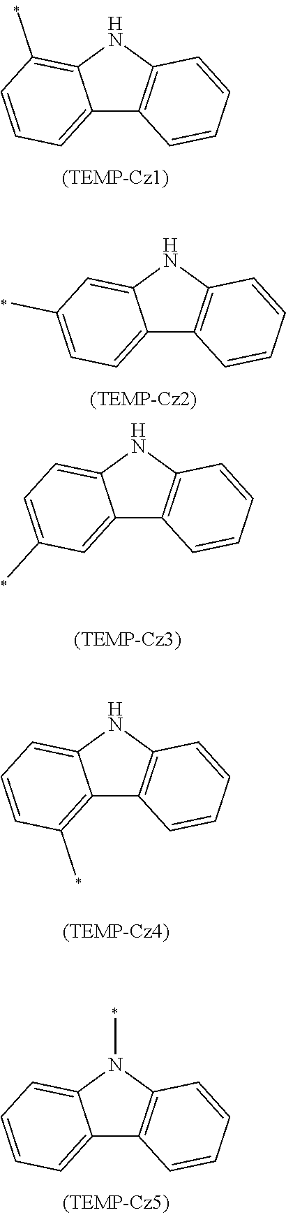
C12=CC=CC(C)=C1NC1=C2C=CC=C1.C12=CC=C(C)C=C1NC1=C2C=CC=C1.C12=CC(C)=CC=C1NC1=C2C=CC=C1.C12=C(C)C=CC=C1NC1=C2C=CC=C1.C12=CC=CC=C1N(C)C1=C2C=CC=C1
